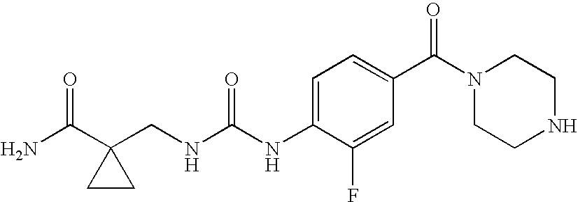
N(C(NC1=CC=C(C(=O)N2CCNCC2)C=C1F)=O)CC1(C(N)=O)CC1
